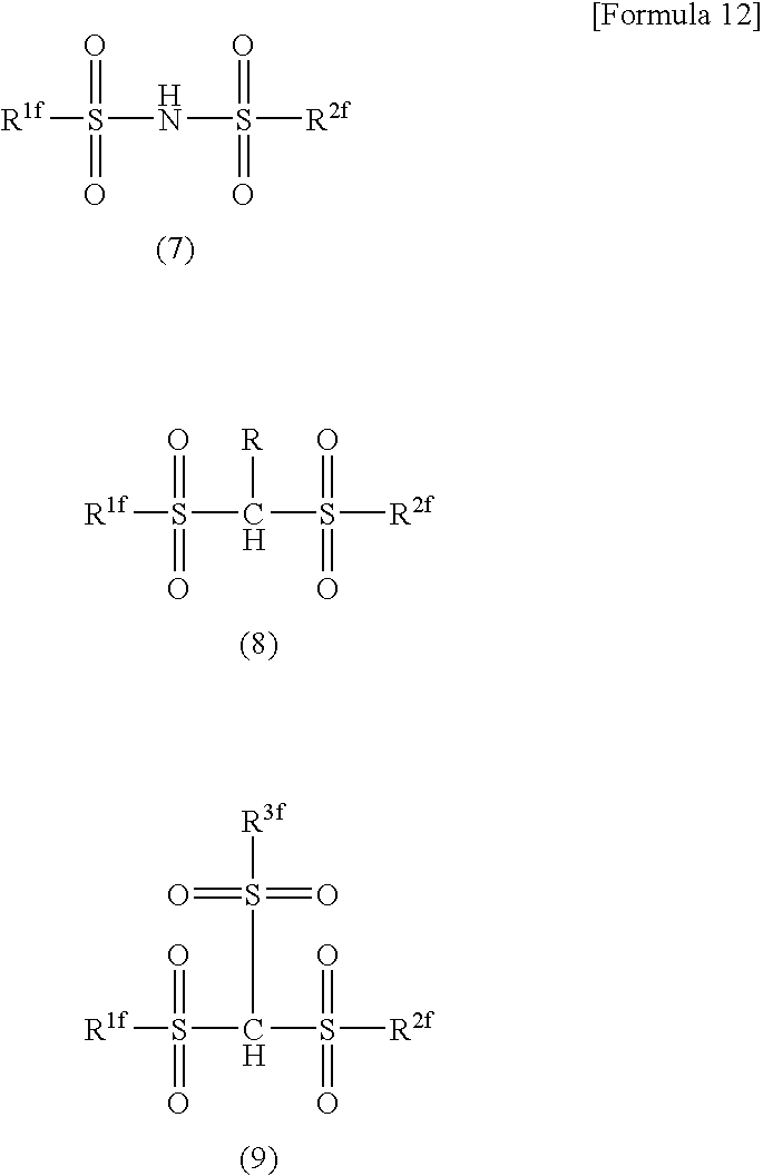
[R1f]S(=O)(=O)NS([R2f])(=O)=O.[R1f]S(=O)(=O)C(S([R2f])(=O)=O)[R].[R1f]S(=O)(=O)C(S([R2f])(=O)=O)S([R3f])(=O)=O
